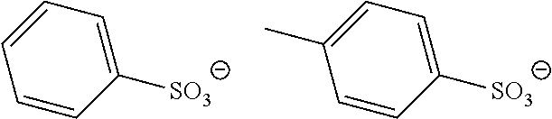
C1=CC=C([SO3])C=C1.C1(C)=CC=C([SO3])C=C1
